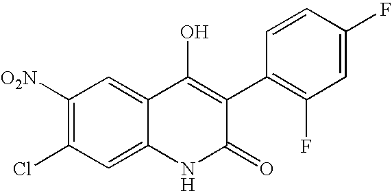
C1([O2N])=C(Cl)C=C2C(=C1)C(O)=C(C1=C(F)C=C(F)C=C1)C(=O)N2
